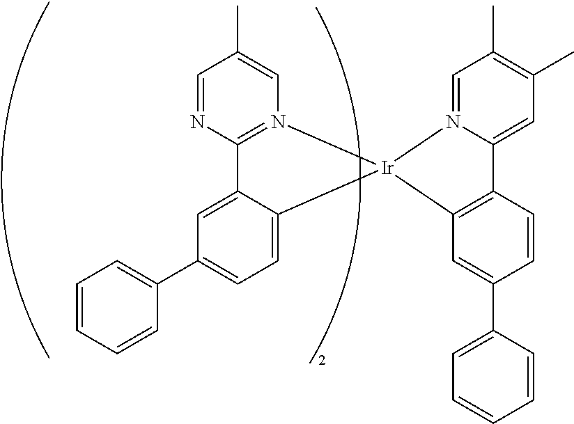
C12=N(C=C(C)C=N1)[Ir]1(C3=CC=C(C4=CC=CC=C4)C=C23)C2=C(C3=CC(C)=C(C)C=N31)C=CC(C1=CC=CC=C1)=C2
